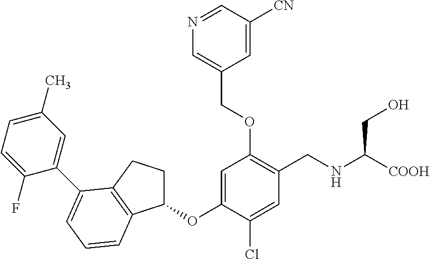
C1=C(OC2CCC3=C2C=CC=C3C2=CC(C)=CC=C2F)C(Cl)=CC(CNC([COOH])CO)=C1OCC1=CN=CC([CN])=C1
